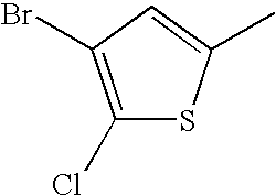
C1(Cl)=C(Br)C=C(C)S1
